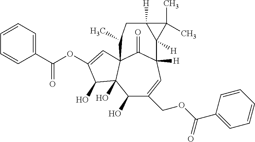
C1=CC=CC(C(=O)OC2=CC34C(O)(C(O)C(COC(=O)C5=CC=CC=C5)=CC([H])(C3=O)C3([H])C(C)(C)C3([H])CC4C)C2O)=C1
